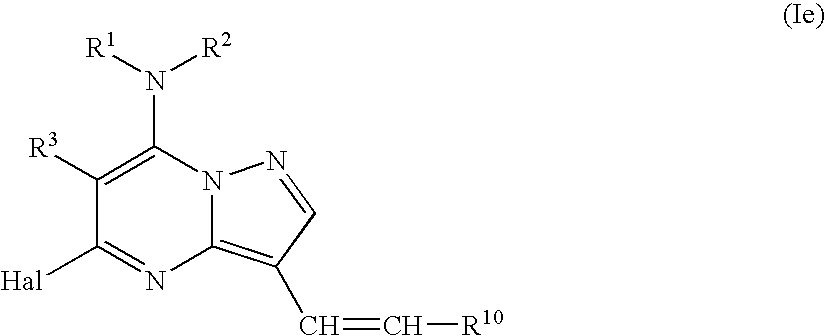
C1([R3])=C(N([R1])[R2])N2C(=C(C=C[R10])C=N2)N=C1[Hal]
